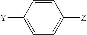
C1=C([Z])C=CC([Y])=C1
